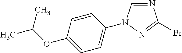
C1=CC(N2C=NC(Br)=N2)=CC=C1OC(C)C
